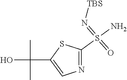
O=S(=N[TBS])(C1=NC=C(C(C)(C)O)S1)N
